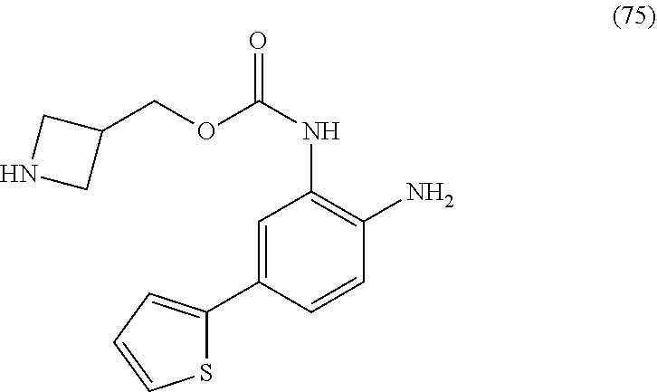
C1=C(C2=CC=CS2)C=CC(N)=C1NC(=O)OCC1CNC1
